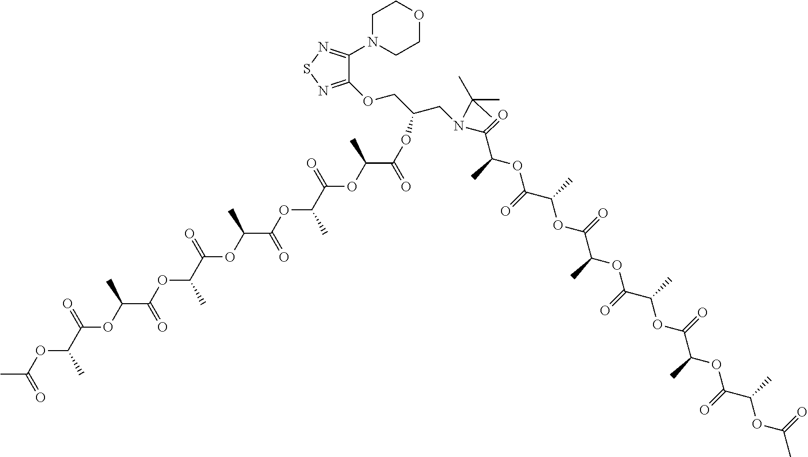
CC(OC(C(OC(C(OC(C(=O)OC(C)C(OC(C(OC(C(OC(CN(C(=O)C(OC(=O)C(OC(=O)C(OC(=O)C(OC(C(OC(=O)C(OC(=O)C)C)C)=O)C)C)C)C)C(C)(C)C)COC1=NSN=C1N1CCOCC1)=O)C)=O)C)=O)C)=O)C)=O)C)=O
